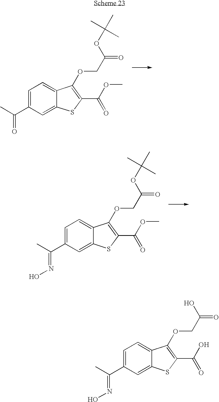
C(C1=CC=C2C(=C1)SC(C(OC)=O)=C2OCC(=O)OC(C)(C)C)(C)=O.C(C1=CC=C2C(=C1)SC(C(OC)=O)=C2OCC(=O)OC(C)(C)C)(C)=NO.C(C1=CC=C2C(=C1)SC(C(O)=O)=C2OCC(O)=O)(C)=NO
